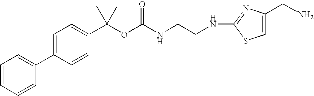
C1=CC=CC(C2=CC=C(C(OC(NCCNC3=NC(CN)=CS3)=O)(C)C)C=C2)=C1
